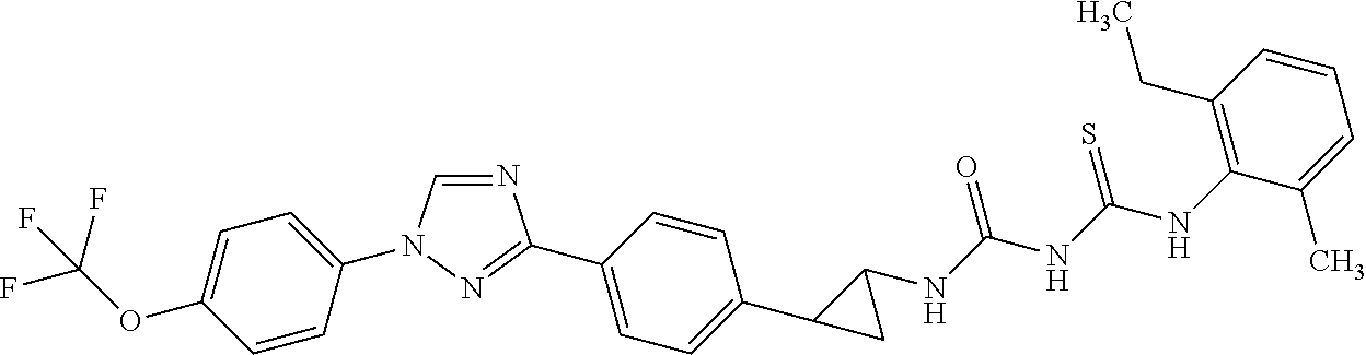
N1=CN(C2=CC=C(OC(F)(F)F)C=C2)N=C1C1=CC=C(C2CC2NC(NC(NC2=C(CC)C=CC=C2C)=S)=O)C=C1
